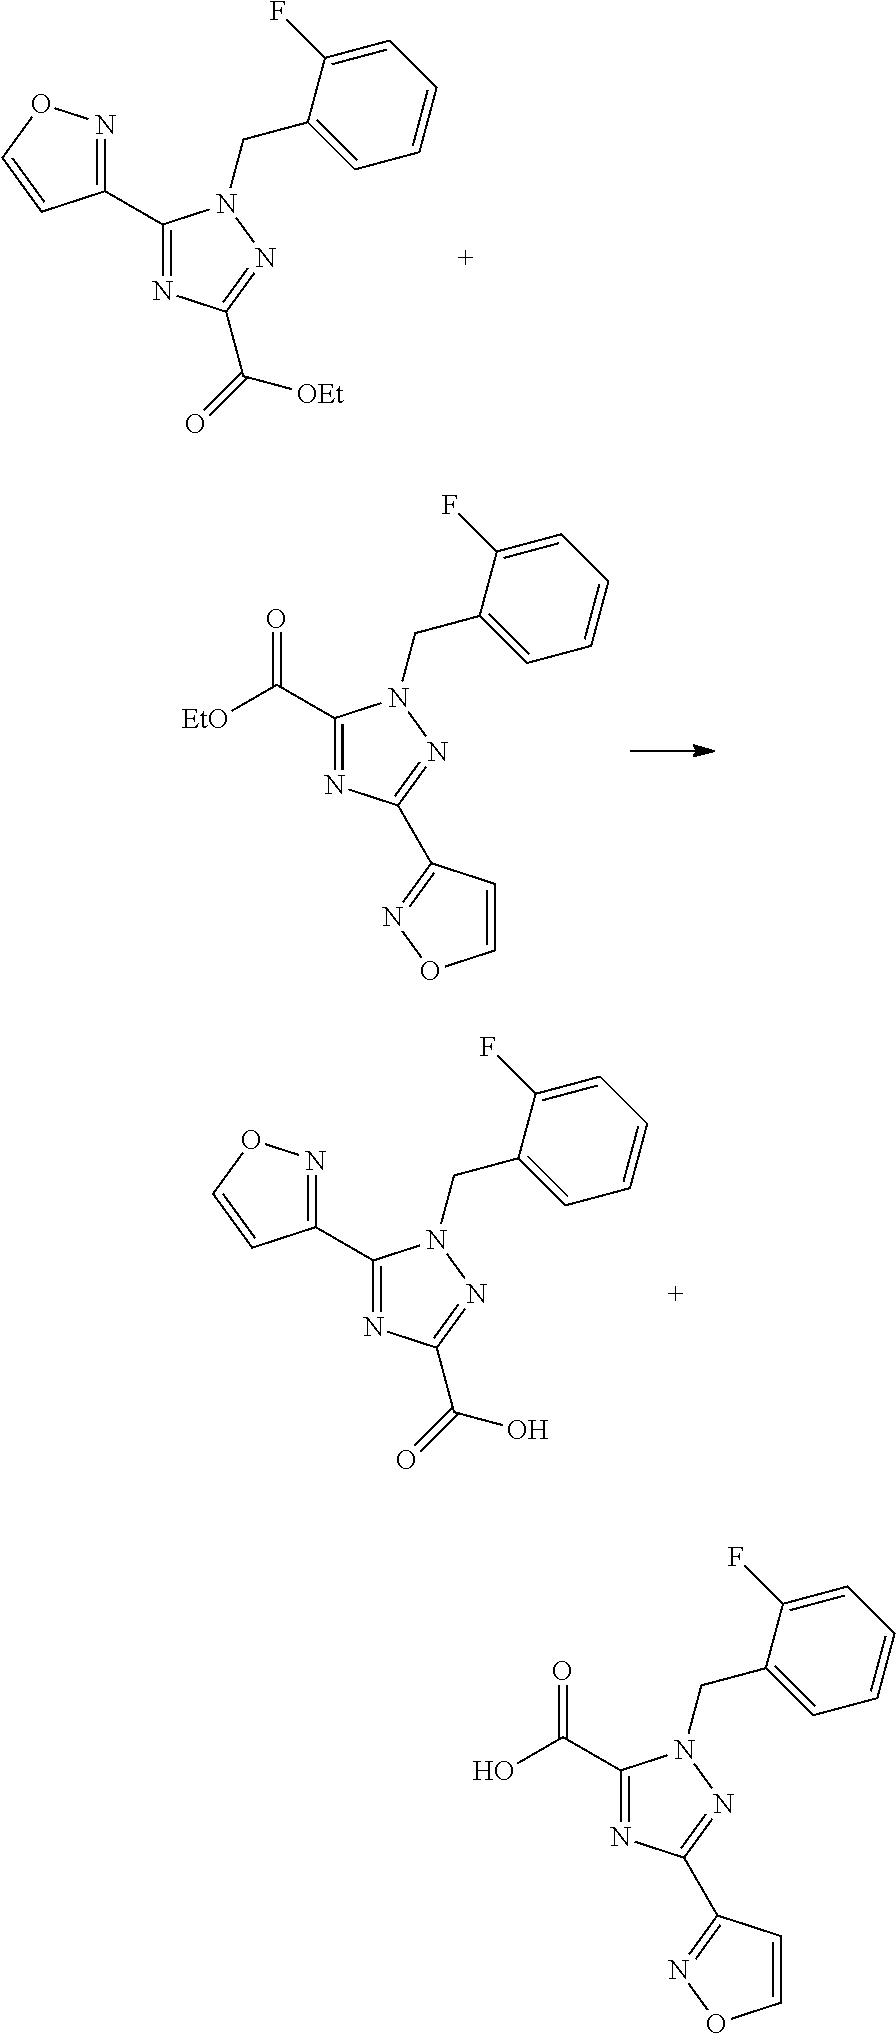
C(=O)(C1=NC(C2=NOC=C2)=NN1CC1=CC=CC=C1F)[EtO].C1(C2=NC(C(=O)O)=NN2CC2=CC=CC=C2F)=NOC=C1.C1(C2=NC(C(=O)[OEt])=NN2CC2=CC=CC=C2F)=NOC=C1.C(=O)(C1=NC(C2=NOC=C2)=NN1CC1=CC=CC=C1F)O
